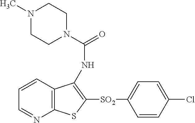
C1=CC2=C(N=C1)SC([SO2]C1=CC=C(Cl)C=C1)=C2NC(=O)N1CCN(C)CC1
